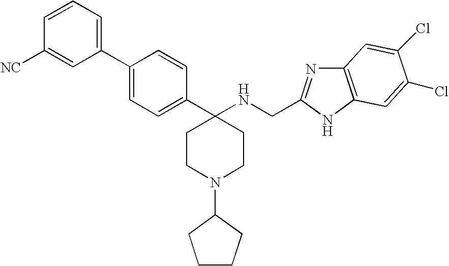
C1=CC([NC])=CC(C2=CC=C(C3(NCC4=NC5=C(N4)C=C(Cl)C(Cl)=C5)CCN(C4CCCC4)CC3)C=C2)=C1
